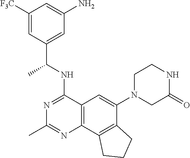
C12=C(C3=C(C(N4CC(=O)NCC4)=C1)CCC3)N=C(C)N=C2NC(C1=CC(N)=CC([F3C])=C1)C
